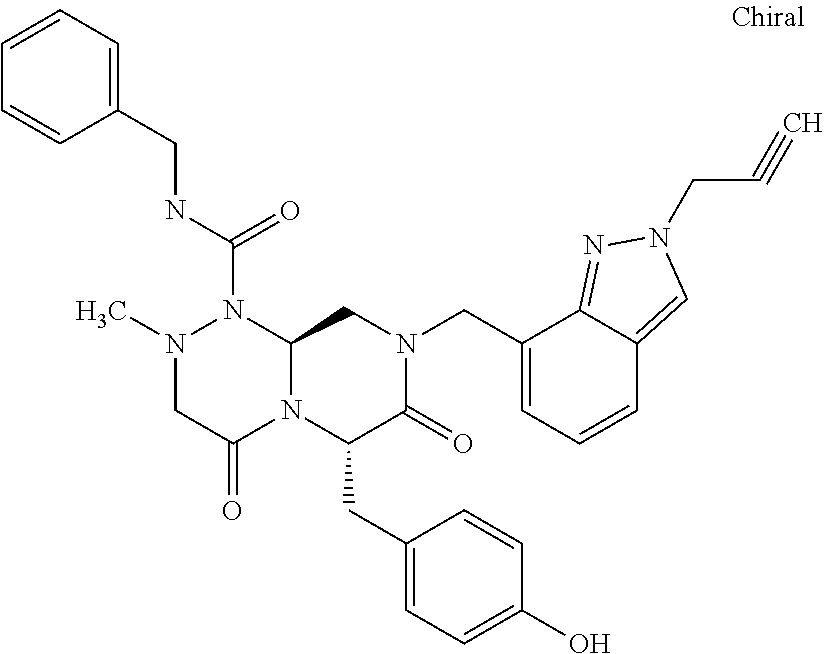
N1(C)CC(=O)N2C(N1C(NCC1=CC=CC=C1)=O)CN(CC1=CC=CC3=CN(CC#C)N=C13)C(=O)C2CC1=CC=C(O)C=C1
